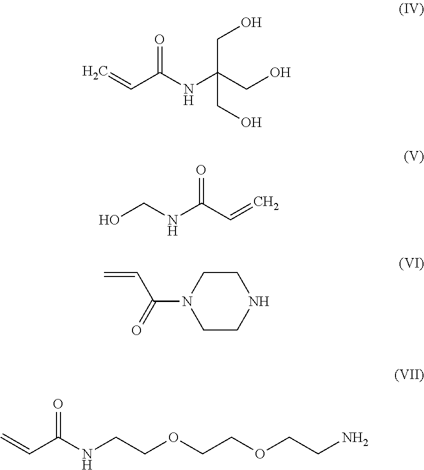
C=CC(NC(CO)(CO)CO)=O.OCNC(C=C)=O.C1CNCCN1C(=O)C=C.C=CC(NCCOCCOCCN)=O
